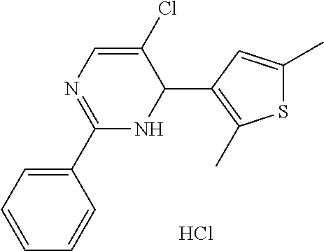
C1=CC=C(C2=NC=C(Cl)C(C3=C(C)SC(C)=C3)N2)C=C1.Cl
